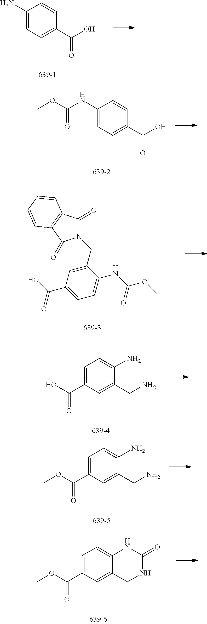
C1(N)=CC=C(C(O)=O)C=C1.C1(NC(OC)=O)=CC=C(C(O)=O)C=C1.C1(=O)C2=C(C(=O)N1CC1=CC(C(=O)O)=CC=C1NC(=O)OC)C=CC=C2.C1=C(C(O)=O)C=C(CN)C(N)=C1.C1=C(C(OC)=O)C=C(CN)C(N)=C1.C1=C(C(OC)=O)C=C2C(=C1)NC(=O)NC2
